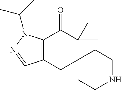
C12=C(CC3(C(C)(C)C1=O)CCNCC3)C=NN2C(C)C
